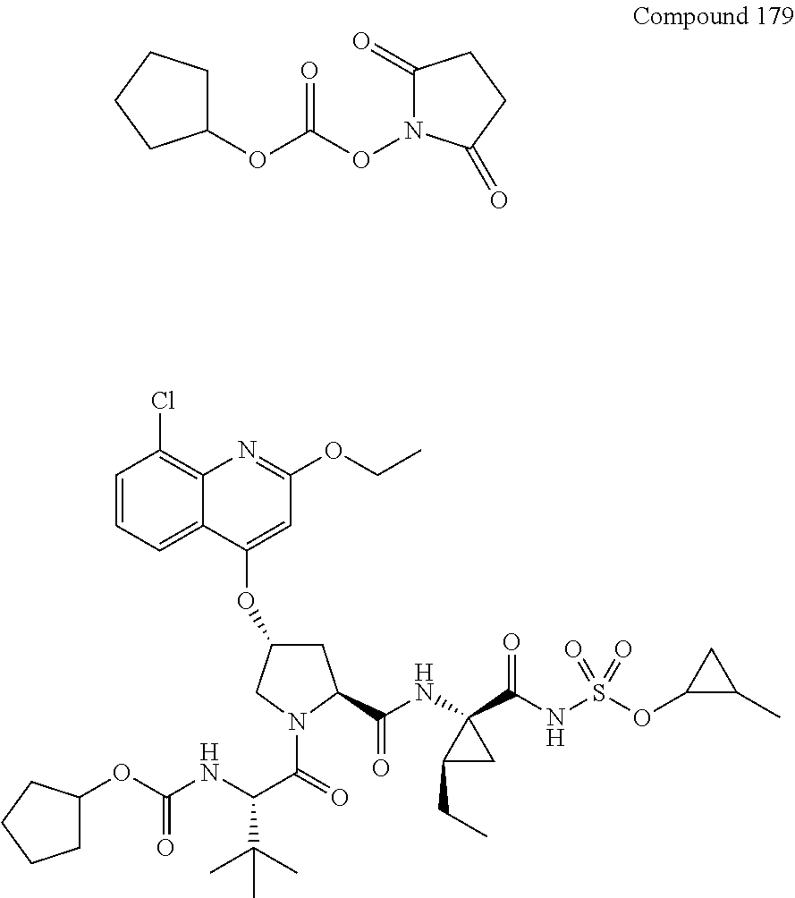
C1(OC(=O)ON2C(=O)CCC2=O)CCCC1.C1=CC=C2C(=C1Cl)N=C(OCC)C=C2OC1CC(C(=O)NC2(C(NS(OC3C(C)C3)(=O)=O)=O)CC2CC)N(C(C(NC(OC2CCCC2)=O)C(C)(C)C)=O)C1
